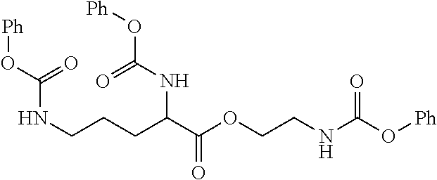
N(CCCC(C(OCCNC(O[Ph])=O)=O)NC(O[Ph])=O)C(O[Ph])=O
